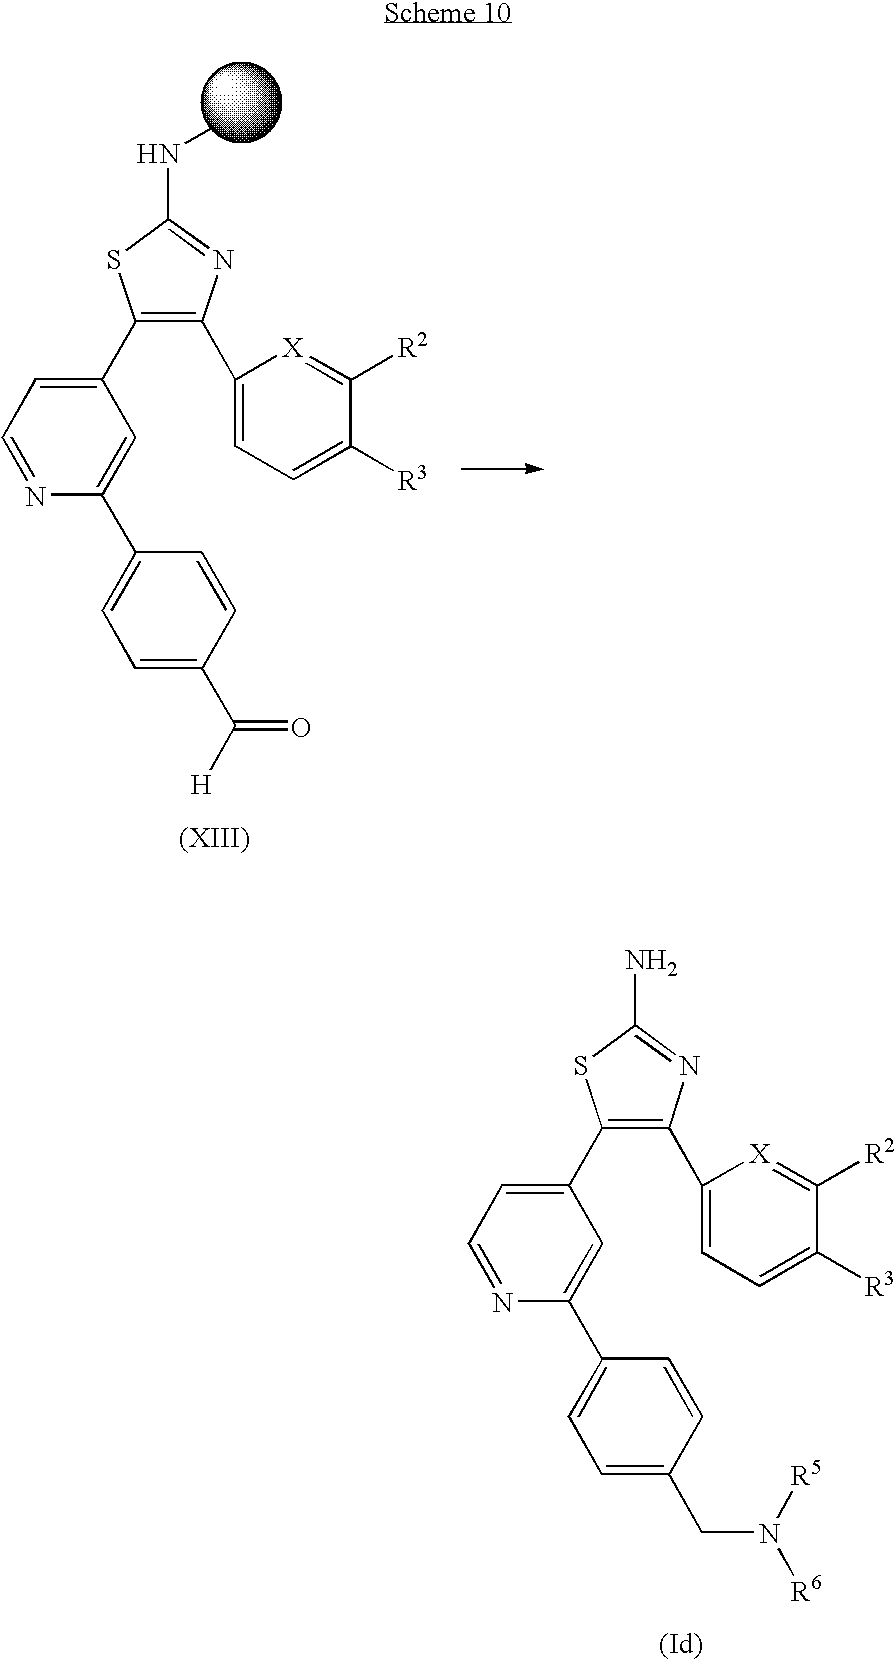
C1(C2=CC=NC(C3=CC=C(CN([R6])[R5])C=C3)=C2)=C(C2=CC=C([R3])C([R2])=[X]2)N=C(N)S1.C1(C2=CC=NC(C3=CC=C(C([H])=O)C=C3)=C2)=C(C2=CC=C([R3])C([R2])=[X]2)N=C(NC)S1
